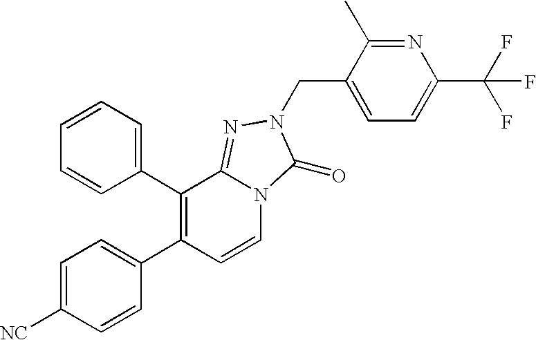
C1=CC=C(C2=C(C3=CC=C([NC])C=C3)C=CN3C2=NN(CC2=CC=C(C(F)(F)F)N=C2C)C3=O)C=C1
